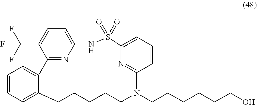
C12=CC=CC=C1CCCCCN(CCCCCCO)C1=NC(=CC=C1)S(=O)(=O)NC1=CC=C(C(F)(F)F)C2=N1
